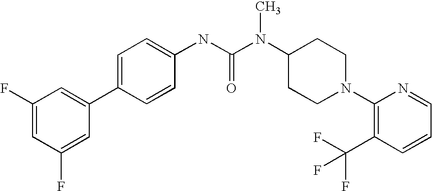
C1(F)=CC(F)=CC(C2=CC=C(NC(N(C3CCN(C4=C(C(F)(F)F)C=CC=N4)CC3)C)=O)C=C2)=C1
